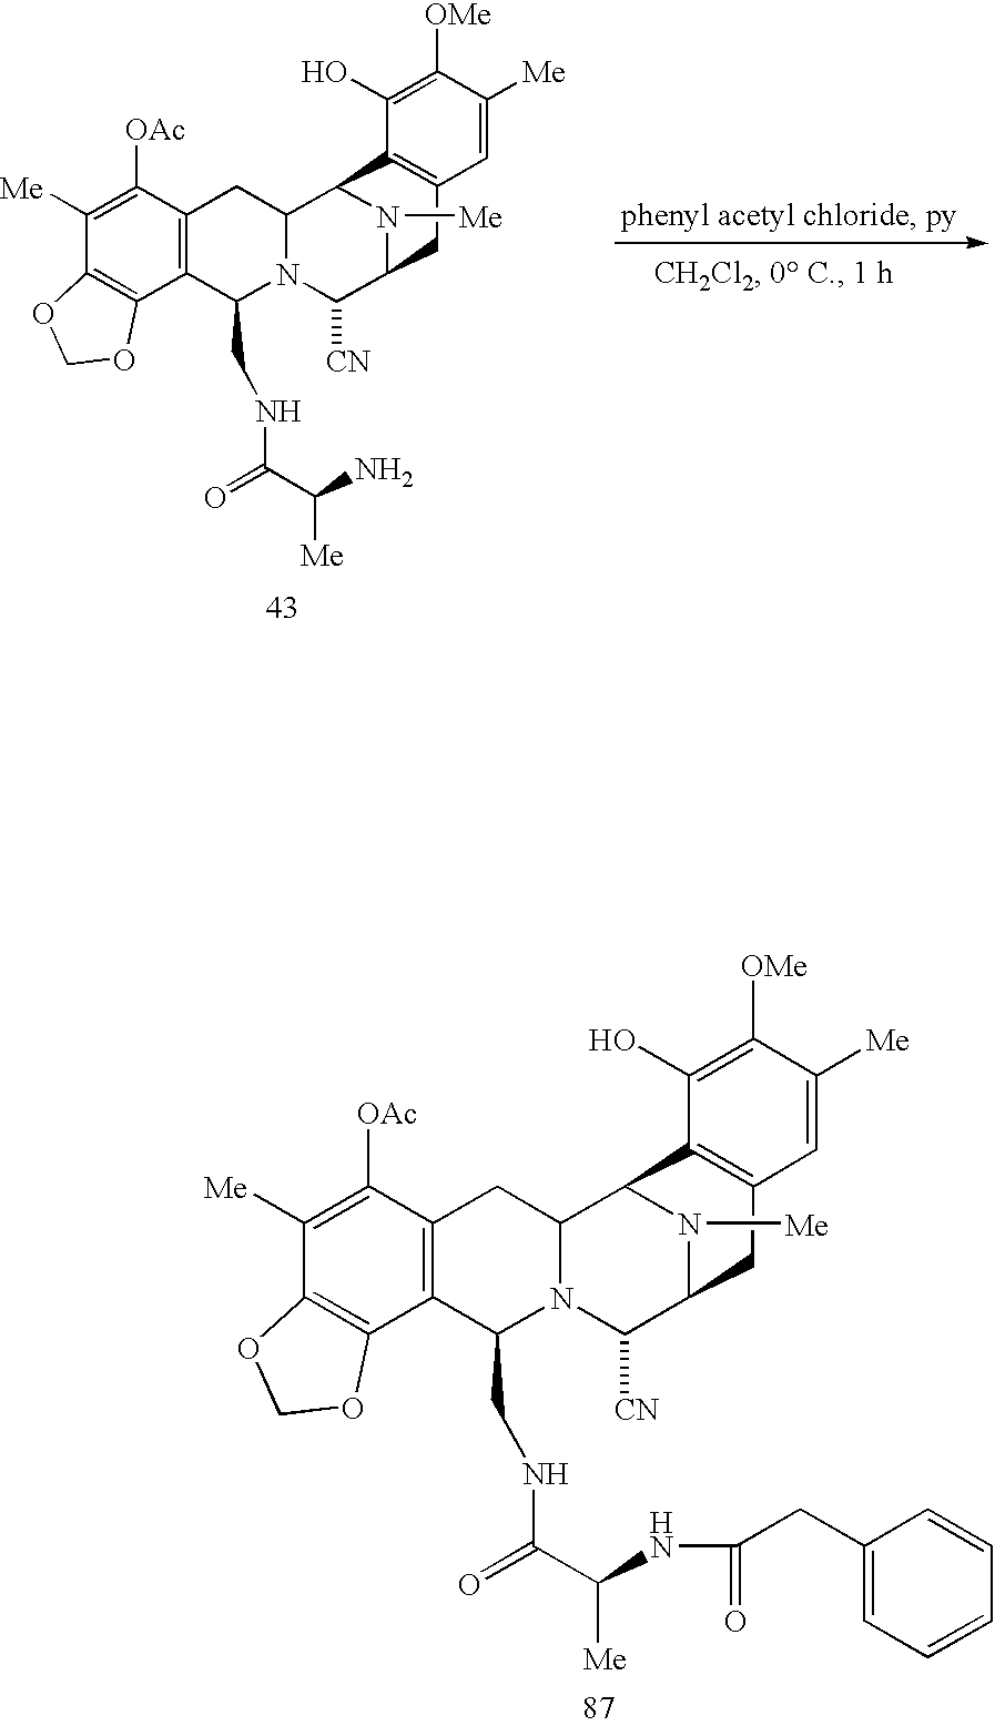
C1([OAc])=C([Me])C2=C(C3=C1CC1N(C3CNC(C([Me])N)=O)C([CN])C3CC4=C(C1N3[Me])C(O)=C([OMe])C([Me])=C4)OCO2.C1([OAc])=C([Me])C2=C(C3=C1CC1N(C3CNC(C(NC(=O)CC3=CC=CC=C3)[Me])=O)C([CN])C3CC4=C(C1N3[Me])C(O)=C([OMe])C([Me])=C4)OCO2
